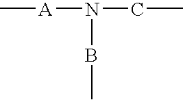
C[A]N(CC)BC
